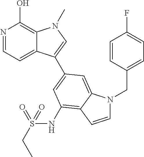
N1=CC=C2C(=C1O)N(C)C=C2C1=CC(NS(CC)(=O)=O)=C2C(=C1)N(CC1=CC=C(F)C=C1)C=C2
